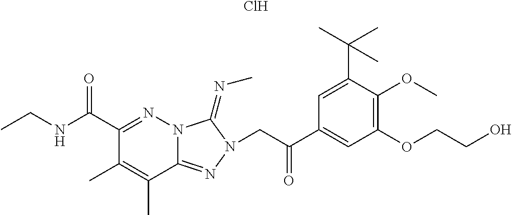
Cl.C1(C(NCC)=O)=NN2C(=NN(CC(C3=CC(OCCO)=C(OC)C(C(C)(C)C)=C3)=O)C2=NC)C(C)=C1C
